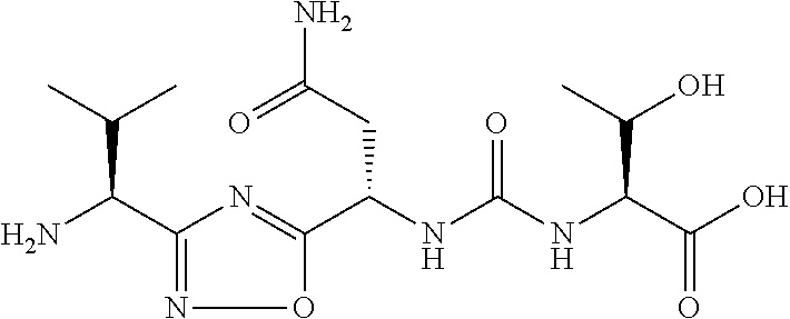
C1(C(N)C(C)C)=NOC(C(NC(NC(C(O)=O)C(O)C)=O)CC(N)=O)=N1
